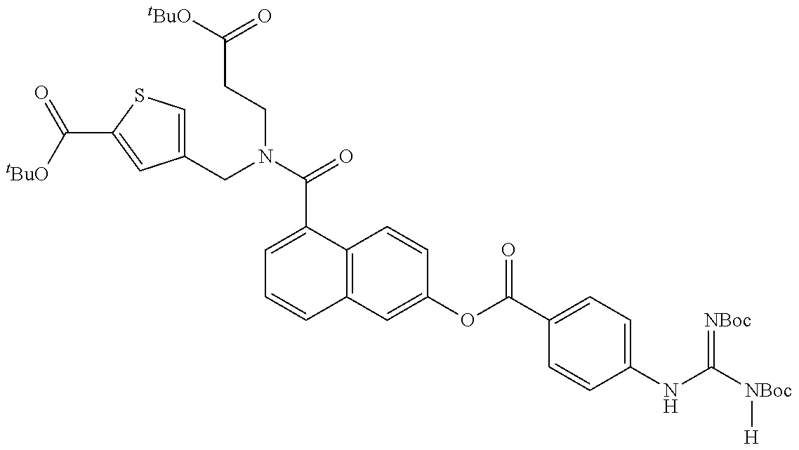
C1(CN(C(=O)C2=CC=CC3=C2C=CC(OC(C2=CC=C(NC([NBoc][H])=[NBoc])C=C2)=O)=C3)CCC([tBuO])=O)=CSC(C([tBuO])=O)=C1
